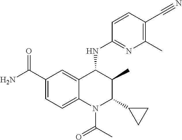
C1(C(N)=O)=CC=C2C(=C1)C(NC1=NC(C)=C(C#N)C=C1)C(C)C(C1CC1)N2C(C)=O
